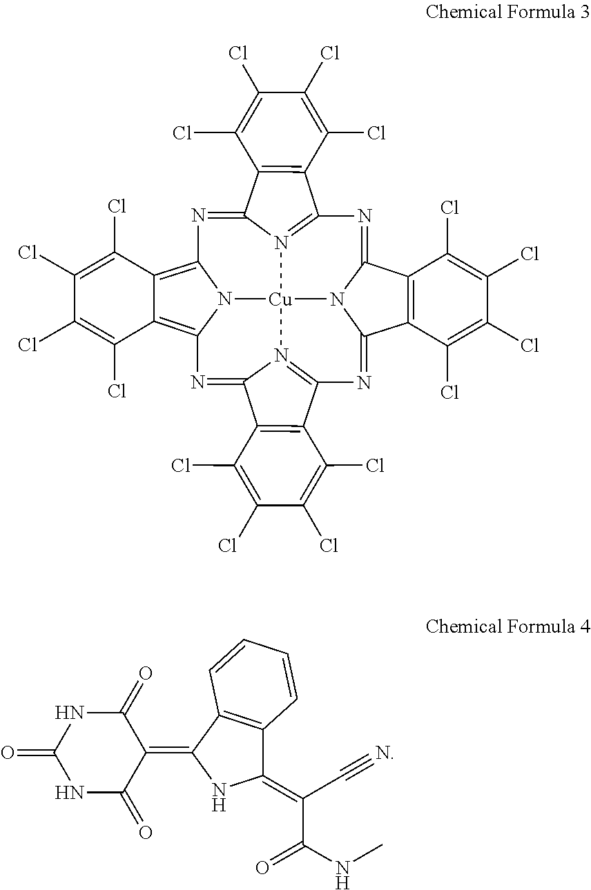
C12=N3C(=NC4=C5C(=C6N4[Cu]34N3C(=NC7=N4C(=N6)C4=C7C(Cl)=C(Cl)C(Cl)=C4Cl)C4=C(C3=N1)C(Cl)=C(Cl)C(Cl)=C4Cl)C(Cl)=C(Cl)C(Cl)=C5Cl)C1=C2C(Cl)=C(Cl)C(Cl)=C1Cl.C1(=C(C#N)C(=O)NC)C2=C(C(=C3C(=O)NC(=O)NC3=O)N1)C=CC=C2
